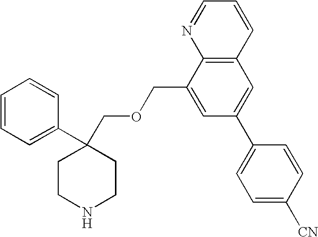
C1=CC=C(C2(COCC3=CC(C4=CC=C([CN])C=C4)=CC4=C3N=CC=C4)CCNCC2)C=C1
